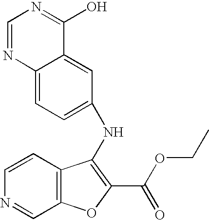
N(C1=C(C(OCC)=O)OC2=C1C=CN=C2)C1=CC=C2C(=C1)C(O)=NC=N2
